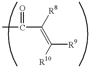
C(C(=C([R10])[R9])[R8])(=O)C
